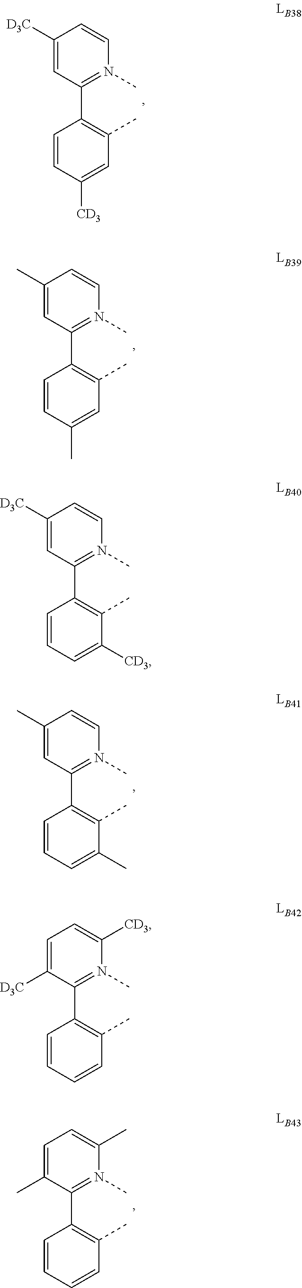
C1([D3C])=CC(C2=C(C)C=C([CD3])C=C2)=N(C)C=C1.C1(C)=CC(C2=C(C)C=C(C)C=C2)=N(C)C=C1.C1([D3C])=CC(C2=C(C)C([CD3])=CC=C2)=N(C)C=C1.C1(C)=CC(C2=C(C)C(C)=CC=C2)=N(C)C=C1.C1=C([D3C])C(C2=C(C)C=CC=C2)=N(C)C([CD3])=C1.C1=C(C)C(C2=C(C)C=CC=C2)=N(C)C(C)=C1
